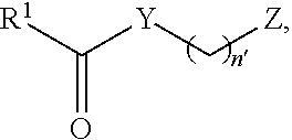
C(=O)([R1])[Y]C[Z]
